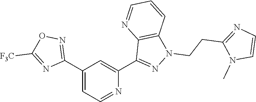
N1=CC=C(C2=NOC([F3C])=N2)C=C1C1=NN(CCC2=NC=CN2C)C2=C1N=CC=C2
